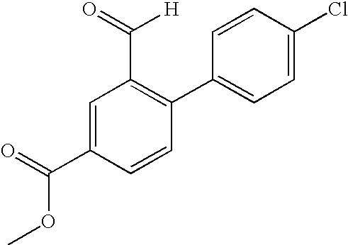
C1=C(C(=O)OC)C=CC(C2=CC=C(Cl)C=C2)=C1C(=O)[H]
